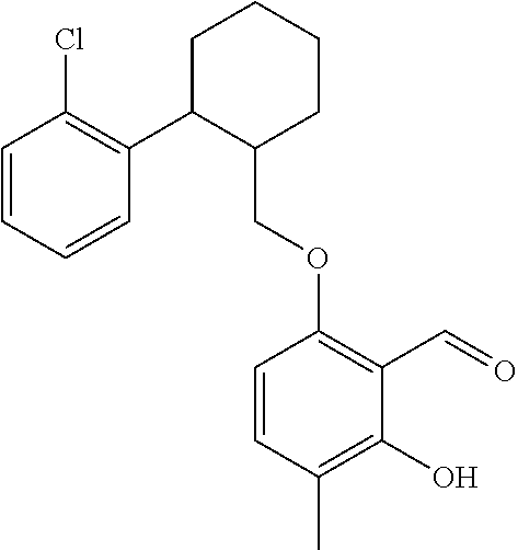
C1C(C2=C(Cl)C=CC=C2)C(COC2=C(C=O)C(O)=C(C)C=C2)CCC1
